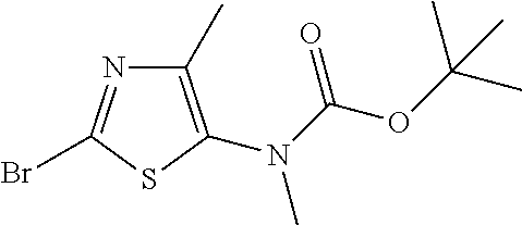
C1(C)=C(N(C(OC(C)(C)C)=O)C)SC(Br)=N1
